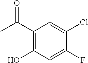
C1=C(F)C(Cl)=CC(C(C)=O)=C1O
